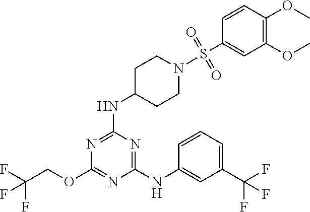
FC(COC1=NC(NC2=CC(C(F)(F)F)=CC=C2)=NC(NC2CCN(S(C3=CC(OC)=C(OC)C=C3)(=O)=O)CC2)=N1)(F)F
